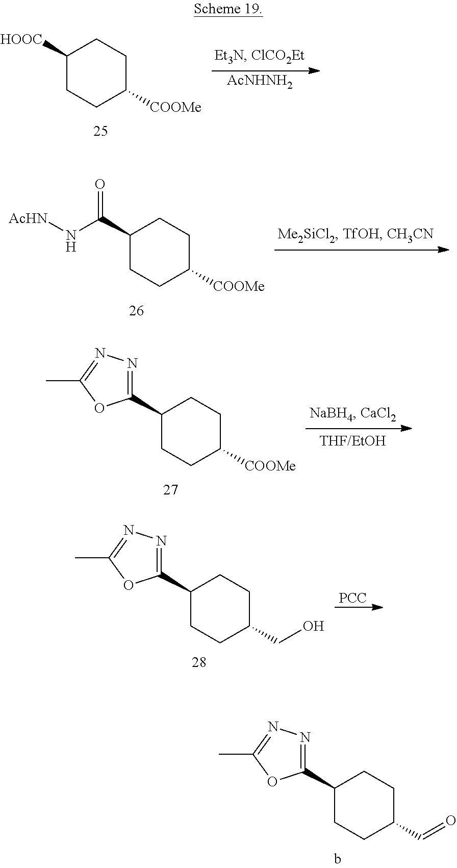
C1([HOOC])CCC([COOMe])CC1.[AcNHNH2].C1(C(=O)N[AcHN])CCC([COOMe])CC1.C1(C2=NN=C(C)O2)CCC([COOMe])CC1.C1(C2=NN=C(C)O2)CCC(CO)CC1.[PCC].C1(C2=NN=C(C)O2)CCC(C=O)CC1
